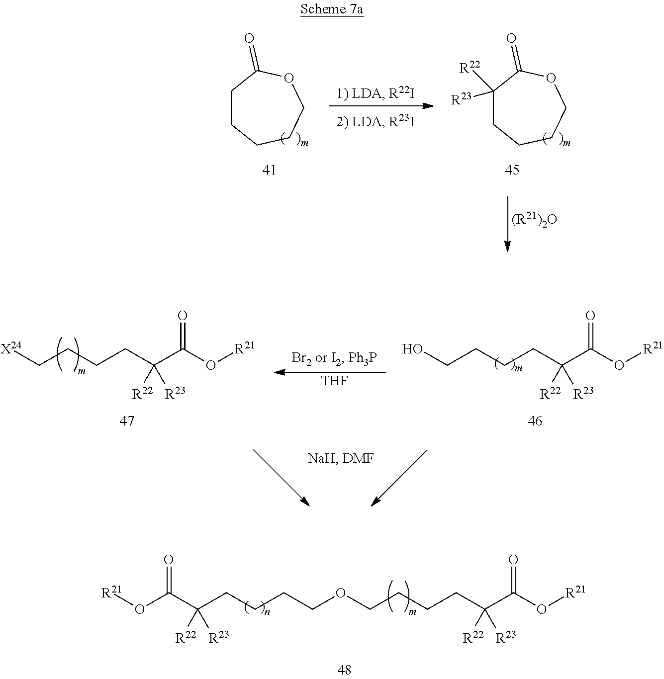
O(C(C(CCCCOCCCCC(C(O[R21])=O)([R22])[R23])([R22])[R23])=O)[R21].C1CCCCOC1=O.C1([R22])([R23])CCCCOC1=O.C(CC(C(O[R21])=O)([R22])[R23])CC[X24].C(CC(C(O[R21])=O)([R22])[R23])CCO.[THF]
